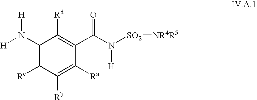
[H]N([H])C1=C([Rc])C([Rb])=C([Ra])C(C(=O)N([H])[SO2][NR4R5])=C1[Rd]
